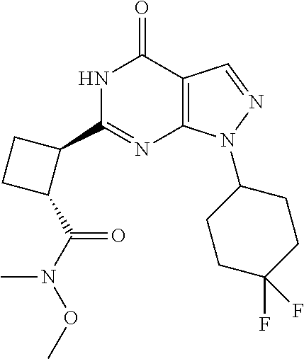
C12=C(N(C3CCC(F)(F)CC3)N=C1)N=C(C1CCC1C(N(OC)C)=O)NC2=O
